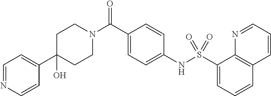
C1(O)(C2=CC=NC=C2)CCN(C(C2=CC=C(NS(C3=CC=CC4=C3N=CC=C4)(=O)=O)C=C2)=O)CC1
